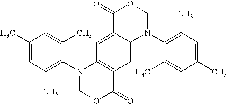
C1(C)=CC(C)=C(N2COC(=O)C3=C2C=C2C(=C3)N(C3=C(C)C=C(C)C=C3C)COC2=O)C(C)=C1
